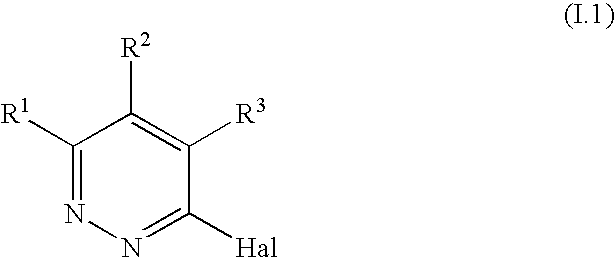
C1([R1])=NN=C([Hal])C([R3])=C1[R2]
